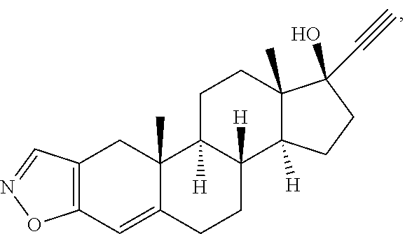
C12=C(C=C3C(C)(C1)C1([H])C([H])(CC3)C3([H])C(C)(CC1)C(C#C)(O)CC3)ON=C2
